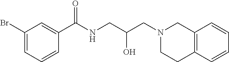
C1(Br)=CC=CC(C(NCC(CN2CCC3=C(C2)C=CC=C3)O)=O)=C1
